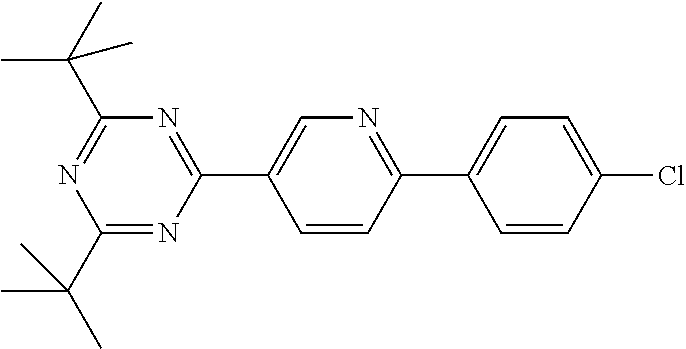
C1=CC(Cl)=CC=C1C1=NC=C(C2=NC(C(C)(C)C)=NC(C(C)(C)C)=N2)C=C1
